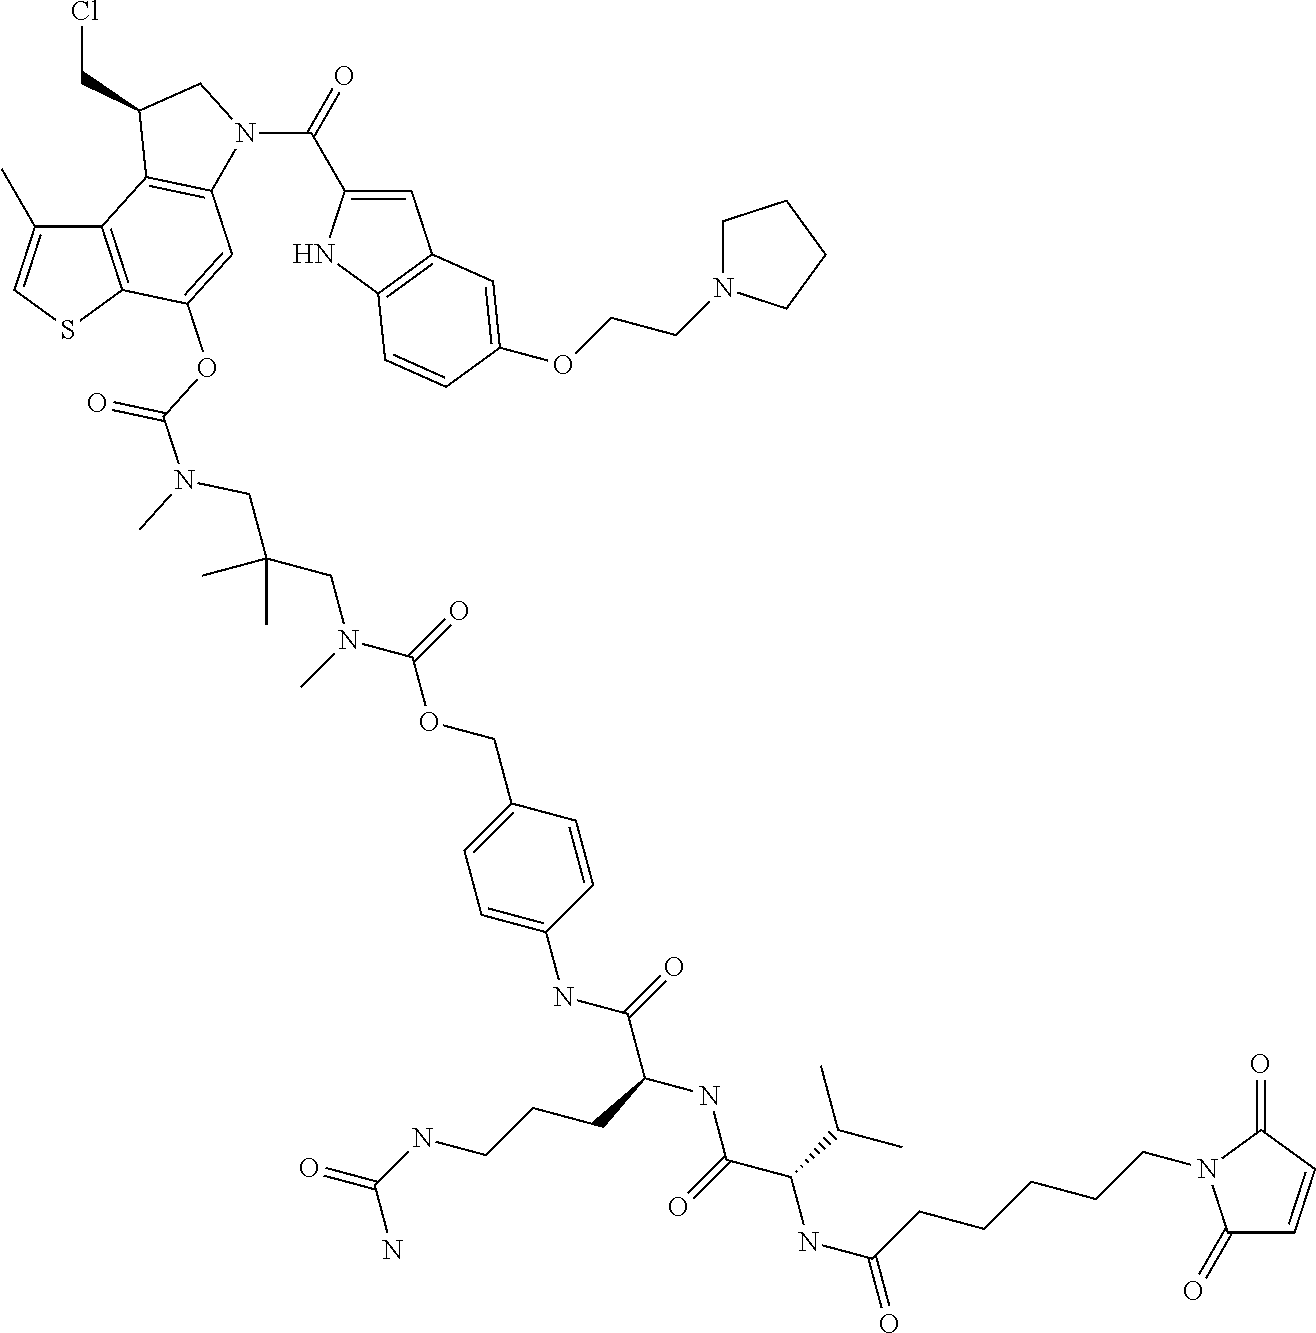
C12=C(SC=C1C)C(OC(N(C)CC(CN(C(=O)OCC1=CC=C(NC(=O)C(CCCNC(=O)N)NC(C(C(C)C)NC(=O)CCCCCN3C(=O)C=CC3=O)=O)C=C1)C)(C)C)=O)=CC1=C2C(CCl)CN1C(=O)C1=CC2=C(N1)C=CC(OCCN1CCCC1)=C2
